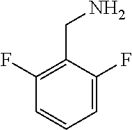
C1=C(F)C(CN)=C(F)C=C1
